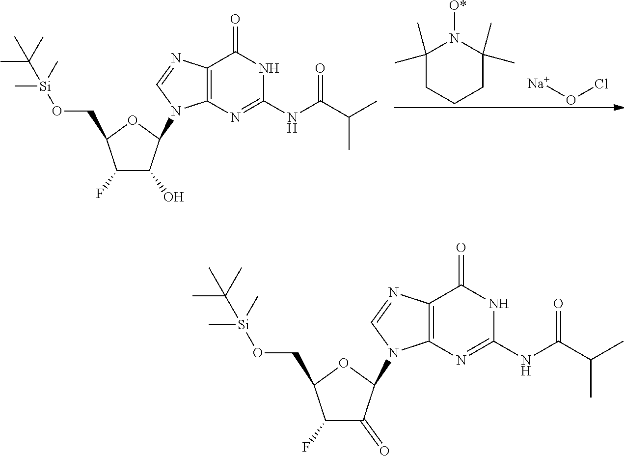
C1(C)(C)CCCC(C)(C)N1[O*].[Na]OCl.C1(F)C(O)C(N2C3=C(C(=O)NC(NC(C(C)C)=O)=N3)N=C2)OC1CO[Si](C)(C)C(C)(C)C.C1(F)C(=O)C(N2C3=C(C(=O)NC(NC(C(C)C)=O)=N3)N=C2)OC1CO[Si](C)(C)C(C)(C)C
